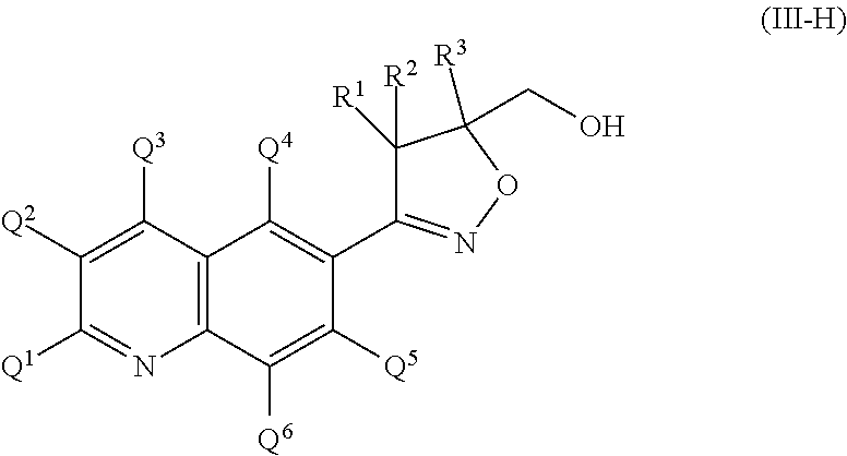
C12=C(C([Q3])=C([Q2])C([Q1])=N1)C([Q4])=C(C1=NOC(CO)([R3])C1([R2])[R1])C([Q5])=C2[Q6]
